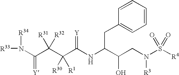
[R33]N([R34])C(C(C(C(NC(C(CN(S([R4])(=O)=O)[R3])O)CC1=CC=CC=C1)=[Y])([R30])[R1])([R31])[R32])=[Y]
